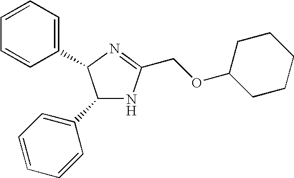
C1(C2=CC=CC=C2)NC(COC2CCCCC2)=NC1C1=CC=CC=C1
